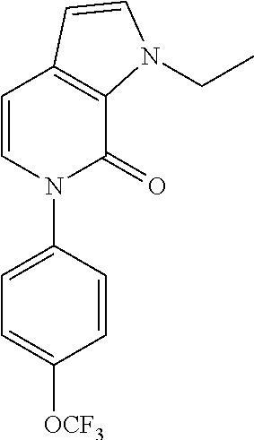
C1=CN(C2=CC=C([OCF3])C=C2)C(=O)C2=C1C=CN2CC
